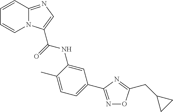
C1=CC2=NC=C(C(=O)NC3=CC(C4=NOC(CC5CC5)=N4)=CC=C3C)N2C=C1
